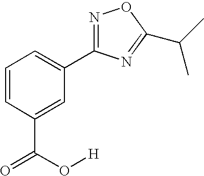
C1=CC(C(=O)O[H])=CC(C2=NOC(C(C)C)=N2)=C1
